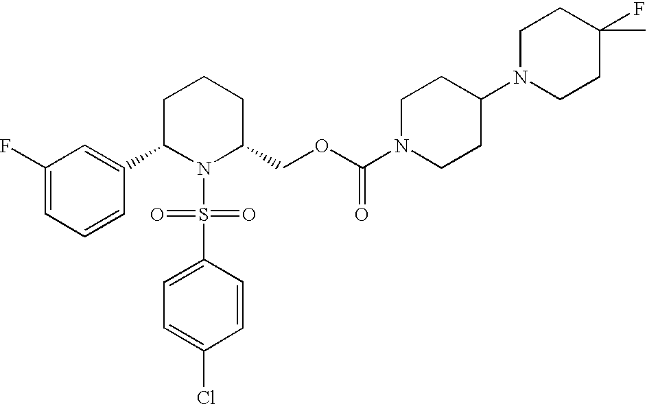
C1(F)=CC=CC(C2N(S(C3=CC=C(Cl)C=C3)(=O)=O)C(COC(N3CCC(N4CCC(C)(F)CC4)CC3)=O)CCC2)=C1
